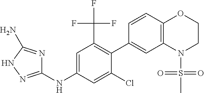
C1=C(NC2=NNC(N)=N2)C=C(Cl)C(C2=CC3=C(C=C2)OCCN3S(C)(=O)=O)=C1C(F)(F)F
